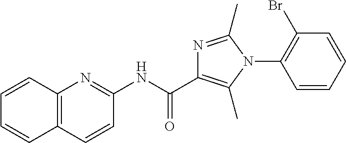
C1(NC(C2=C(C)N(C3=C(Br)C=CC=C3)C(C)=N2)=O)=NC2=C(C=C1)C=CC=C2
